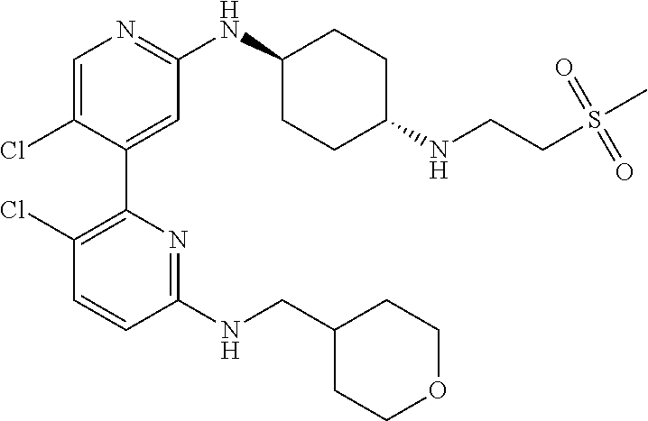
C1=C(Cl)C(C2=C(Cl)C=CC(NCC3CCOCC3)=N2)=CC(NC2CCC(NCCS(C)(=O)=O)CC2)=N1
